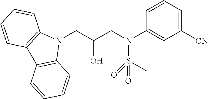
N1(CC(CN(C2=CC([CN])=CC=C2)S(C)(=O)=O)O)C2=C(C3=C1C=CC=C3)C=CC=C2
